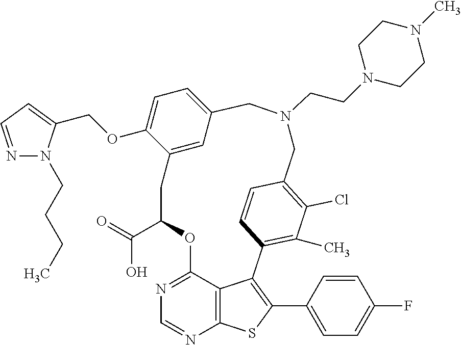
O(C1=CC=C2C=C1CC(C(O)=O)OC1=NC=NC3=C1C(=C(C1=CC=C(F)C=C1)S3)C1=C(C)C(Cl)=C(C=C1)CN(CCN1CCN(C)CC1)C2)CC1=CC=NN1CCCC
